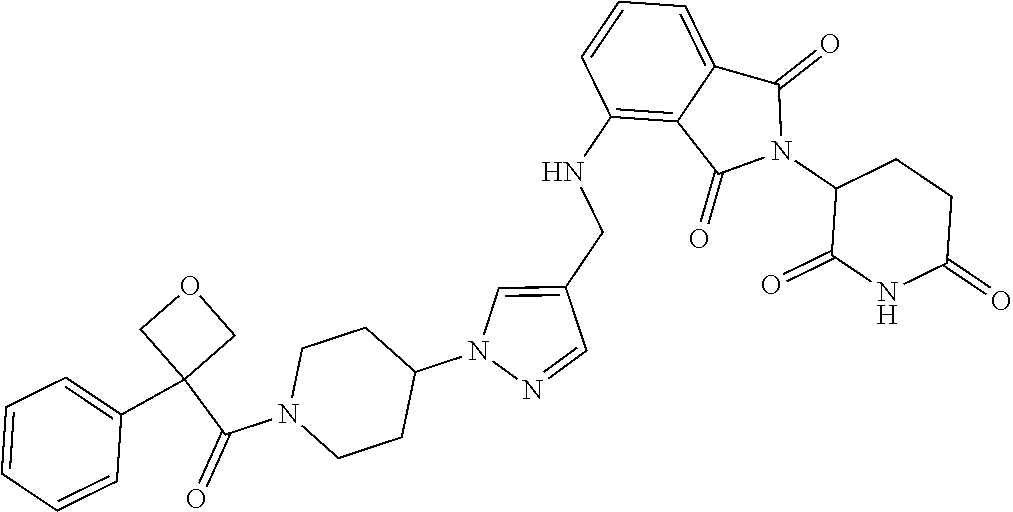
C1(NCC2=CN(C3CCN(C(C4(C5=CC=CC=C5)COC4)=O)CC3)N=C2)=C2C(=CC=C1)C(=O)N(C1C(=O)NC(=O)CC1)C2=O
